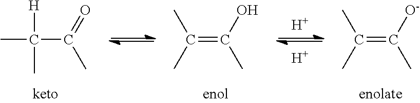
C(=C(C)[O-])(C)C.C(=C(C)O)(C)C.CC(C(C)=O)([H])C.[H].[H]
